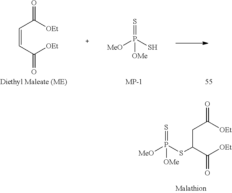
C(C(C([OEt])=O)SP(=S)([OMe])[MeO])C([OEt])=O.P(=S)([OMe])(S)[MeO].C(=CC([OEt])=O)C([OEt])=O
